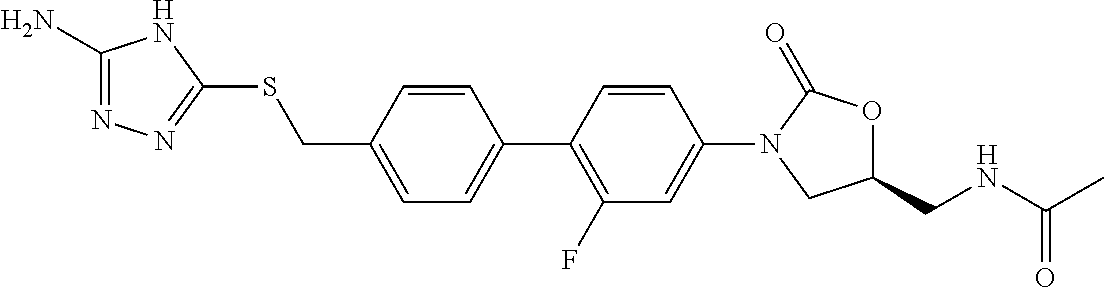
C(C1=CC=C(C2=C(F)C=C(N3CC(CNC(C)=O)OC3=O)C=C2)C=C1)SC1=NN=C(N)N1
